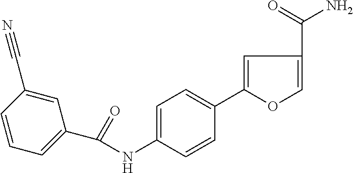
C1=CC(C#N)=CC(C(NC2=CC=C(C3=CC(C(N)=O)=CO3)C=C2)=O)=C1
